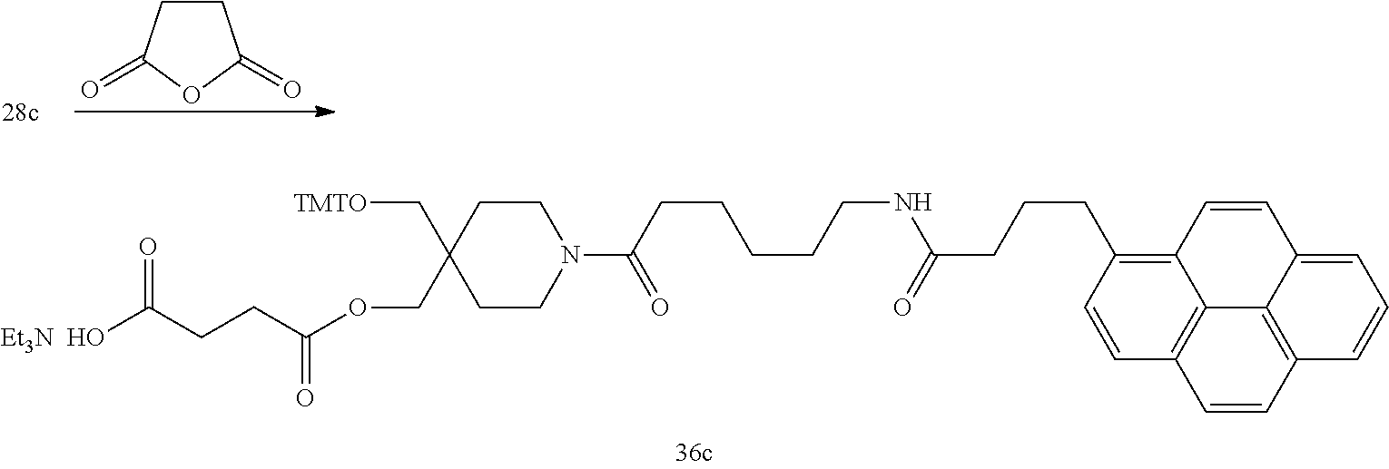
C1CC(=O)OC1=O.C(C1(C[TMTO])CCN(C(=O)CCCCCNC(=O)CCCC2=C3C4=C(C=C2)C=CC2=C4C(=CC=C2)C=C3)CC1)OC(CCC(O)=O)=O.[Et3N]
